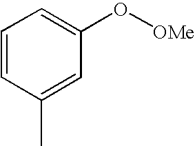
C1=CC=C(O[OMe])C=C1C
